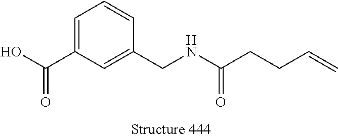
C1=C(C(O)=O)C=C(CNC(CCC=C)=O)C=C1
